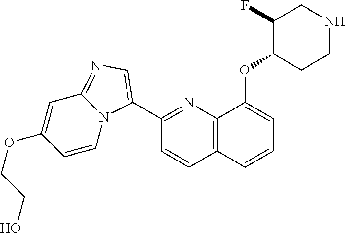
C1(C2=CN=C3C=C(OCCO)C=CN32)=NC2=C(C=C1)C=CC=C2OC1CCNCC1F
